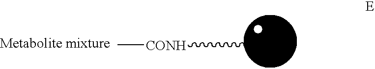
C[CONH]C
